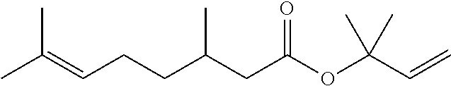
CC(=CCCC(CC(OC(C=C)(C)C)=O)C)C
